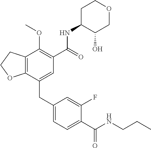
C12=C(CCO1)C(OC)=C(C(NC1C(O)COCC1)=O)C=C2CC1=CC=C(C(NCCC)=O)C(F)=C1
